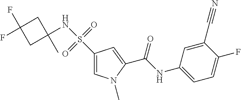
C(NC1=CC=C(F)C(C#N)=C1)(=O)C1=CC(S(=O)(=O)NC2(C)CC(F)(F)C2)=CN1C
